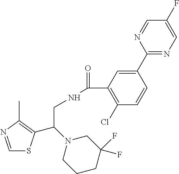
C1=NC(C)=C(C(N2CCCC(F)(F)C2)CNC(=O)C2=C(Cl)C=CC(C3=NC=C(F)C=N3)=C2)S1
